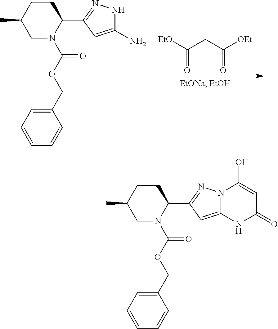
C1(C2=NN3C(=C2)NC(=O)C=C3O)CCC(C)CN1C(OCC1=CC=CC=C1)=O.C1(C2=NNC(N)=C2)CCC(C)CN1C(OCC1=CC=CC=C1)=O.C(CC([OEt])=O)([EtO])=O
